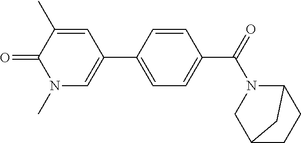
O=C1N(C)C=C(C2=CC=C(C(N3C4CCC(C3)C4)=O)C=C2)C=C1C
